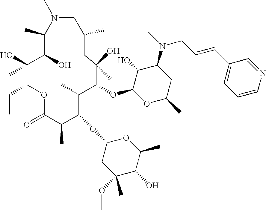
C1(C)C(O)C(C)(O)C(CC)OC(=O)C(C)C(OC2CC(C)(OC)C(O)C(C)O2)C(C)C(OC2OC(C)CC(N(C)CC=CC3=CC=CN=C3)C2O)C(O)(C)CC(C)CN1C
